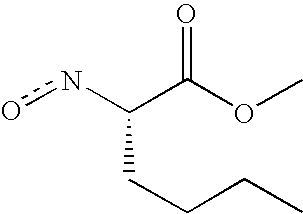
onC(C(OC)=O)CCCC
